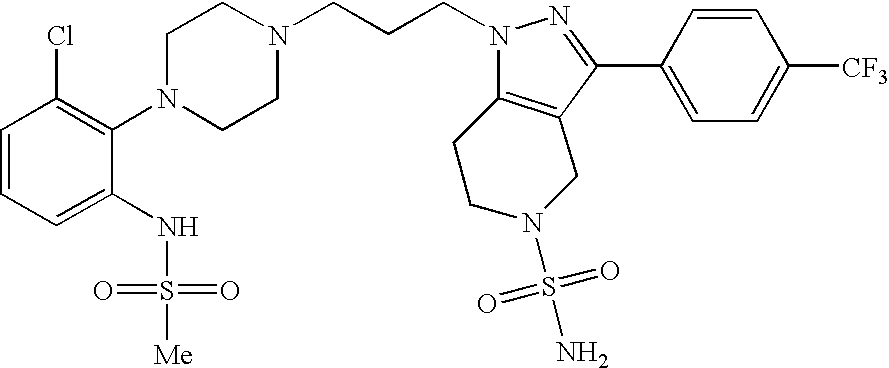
C1=CC=C(NS([Me])(=O)=O)C(N2CCN(CCCN3N=C(C4=CC=C([CF3])C=C4)C4=C3CCN(S(=O)(=O)N)C4)CC2)=C1Cl
